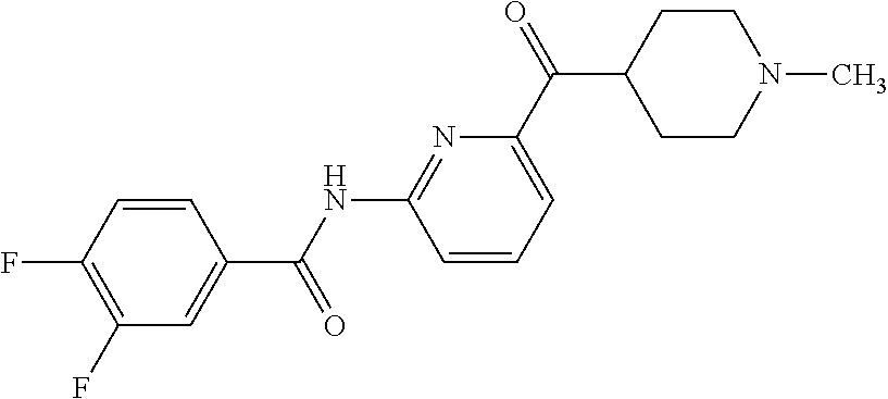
C1(C(NC2=NC(C(C3CCN(C)CC3)=O)=CC=C2)=O)=CC(F)=C(F)C=C1
